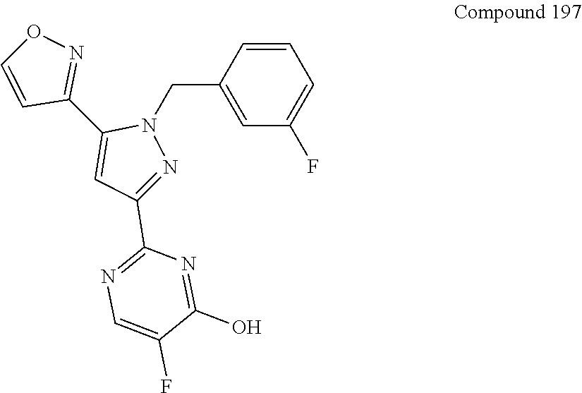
C1(C2=NOC=C2)=CC(C2=NC=C(F)C(O)=N2)=NN1CC1=CC(F)=CC=C1
